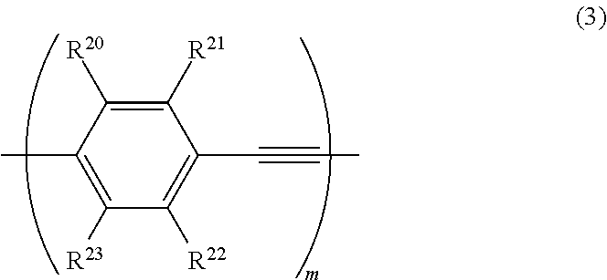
C1([R21])=C([R20])C(C)=C([R23])C([R22])=C1C#CC
